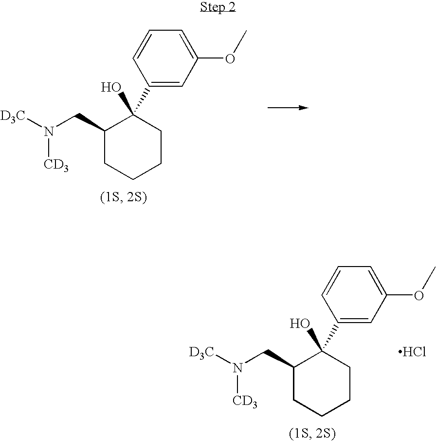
C1(CN([D3C])[CD3])CCCCC1(O)C1=CC(OC)=CC=C1.Cl.C1(CN([D3C])[CD3])CCCCC1(O)C1=CC(OC)=CC=C1
